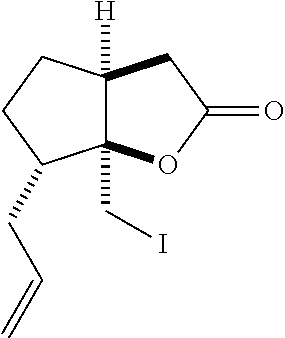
C12(CI)C([H])(CCC1CC=C)CC(=O)O2
